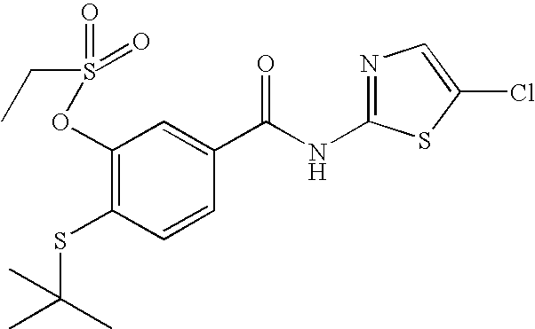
C1(OS(=O)(=O)CC)=C(SC(C)(C)C)C=CC(C(NC2=NC=C(Cl)S2)=O)=C1
